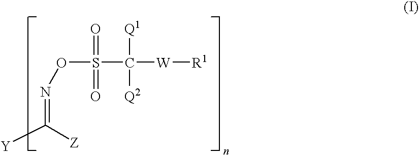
N(=C([Z])[Y])OS(=O)(=O)C([Q1])([Q2])[W][R1]
